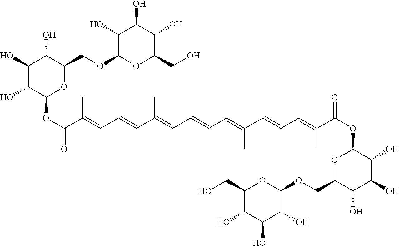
O=C(OC1OC(COC2OC(CO)C(O)C(O)C2O)C(O)C(O)C1O)C(=CC=CC(=CC=CC=C(C=CC=C(C(OC1OC(COC2OC(CO)C(O)C(O)C2O)C(O)C(O)C1O)=O)C)C)C)C
